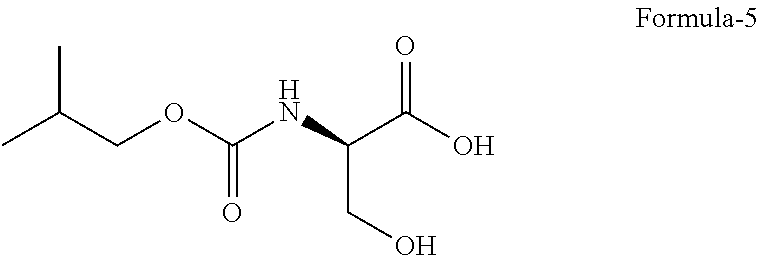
OC(C(CO)NC(=O)OCC(C)C)=O
